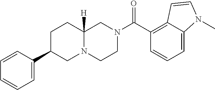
C1=C2C(=C(C(N3CCN4C([H])(C3)CCC(C3=CC=CC=C3)C4)=O)C=C1)C=CN2C
